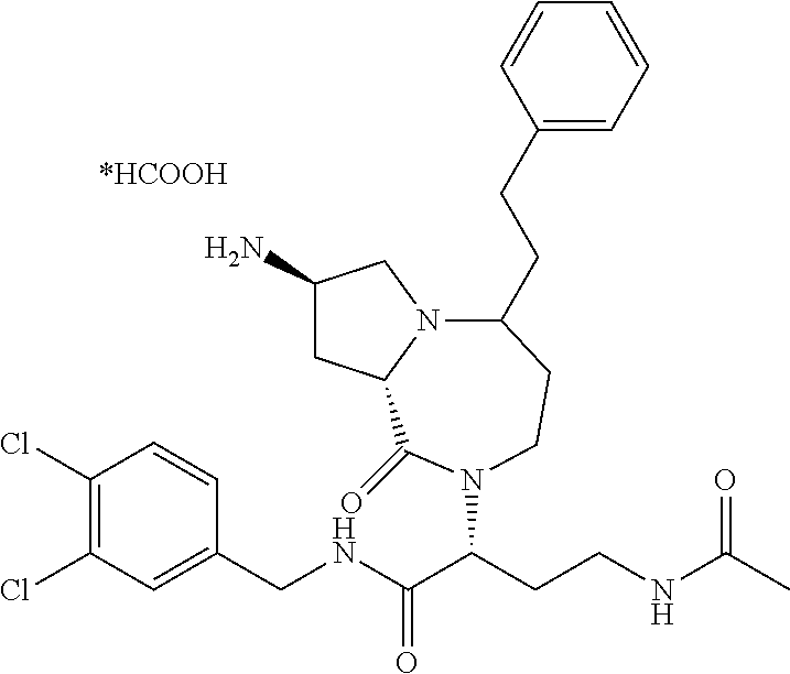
C1(N)CC2N(C1)C(CCC1=CC=CC=C1)CCN(C(CCNC(C)=O)C(NCC1=CC(Cl)=C(Cl)C=C1)=O)C2=O
